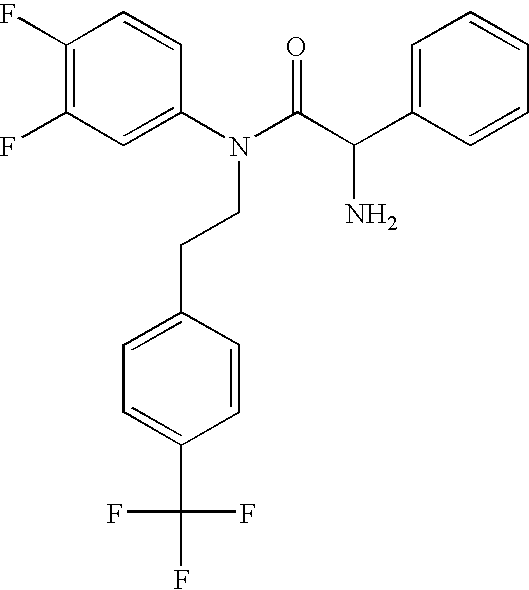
C1(F)=C(F)C=C(N(C(C(C2=CC=CC=C2)N)=O)CCC2=CC=C(C(F)(F)F)C=C2)C=C1
